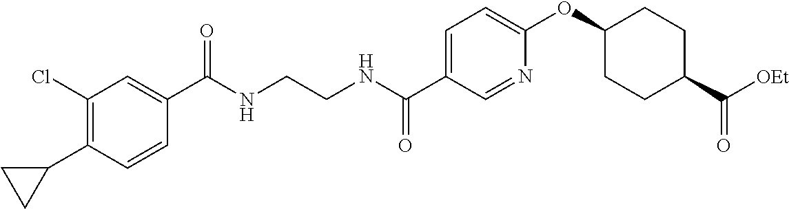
C1=C(C(NCCNC(C2=CC(Cl)=C(C3CC3)C=C2)=O)=O)C=NC(OC2CCC(C([OEt])=O)CC2)=C1
